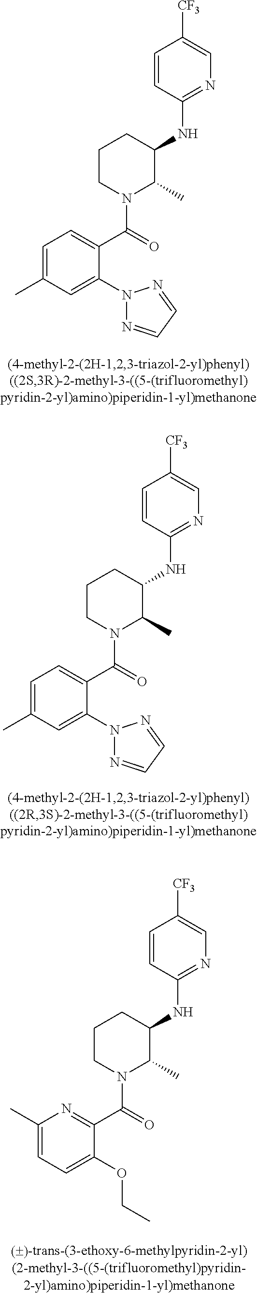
C1=C(C)C=C(N2N=CC=N2)C(C(=O)N2C(C)C(NC3=NC=C([CF3])C=C3)CCC2)=C1.C1=C(C)C=C(N2N=CC=N2)C(C(=O)N2C(C)C(NC3=NC=C([CF3])C=C3)CCC2)=C1.C1(C)=CC=C(OCC)C(C(=O)N2C(C)C(NC3=NC=C([CF3])C=C3)CCC2)=N1
